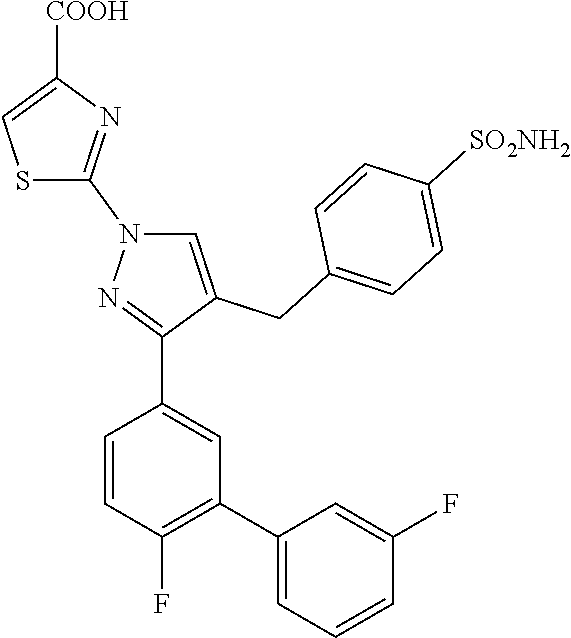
C1=CC(F)=C(C2=CC=CC(F)=C2)C=C1C1=NN(C2=NC([COOH])=CS2)C=C1CC1=CC=C([SO2NH2])C=C1
